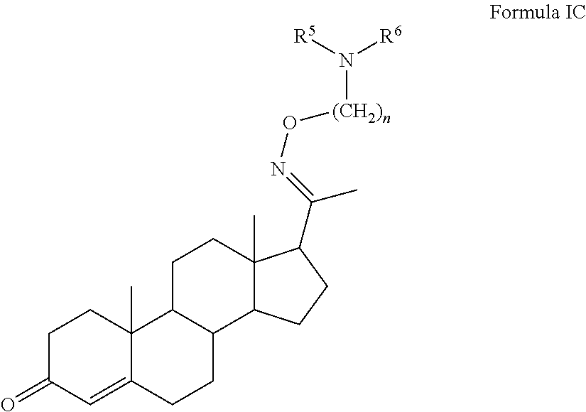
C1C(=O)C=C2C(C)(C1)C1C(CC2)C2C(C)(CC1)C(C(=NO[(CH2)n]N([R5])[R6])C)CC2
